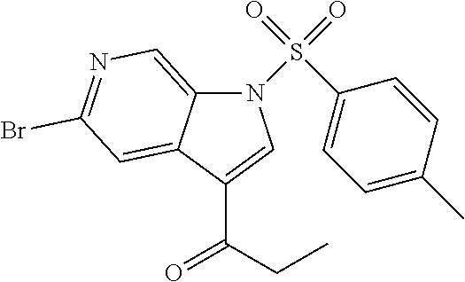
N1(S(C2=CC=C(C)C=C2)(=O)=O)C2=CN=C(Br)C=C2C(C(CC)=O)=C1
